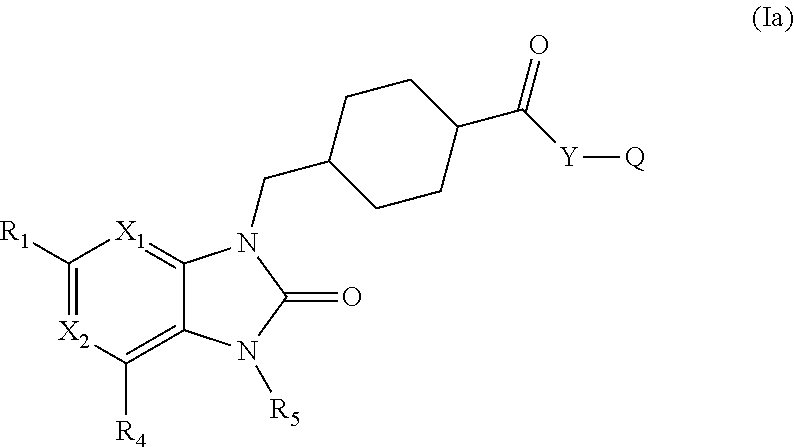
C1([R1])=[X2]C([R4])=C2C(=[X1]1)N(CC1CCC(C([Y][Q])=O)CC1)C(=O)N2[R5]
